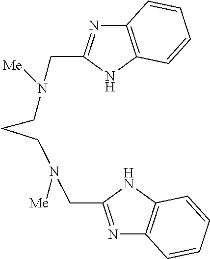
C12=C(NC(CN(CCCN(CC3=NC4=C(N3)C=CC=C4)[Me])[Me])=N1)C=CC=C2
